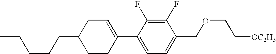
C1(F)=C(F)C(C2=CCC(CCCC=C)CC2)=CC=C1COCC[OC2H5]
